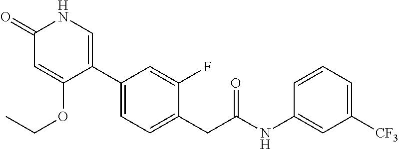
C1(C2=CNC(=O)C=C2OCC)=CC=C(CC(NC2=CC([CF3])=CC=C2)=O)C(F)=C1
